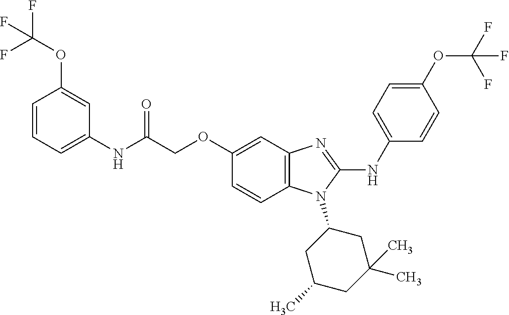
C1=CC(OC(F)(F)F)=CC(NC(COC2=CC3=C(C=C2)N(C2CC(C)CC(C)(C)C2)C(NC2=CC=C(OC(F)(F)F)C=C2)=N3)=O)=C1
